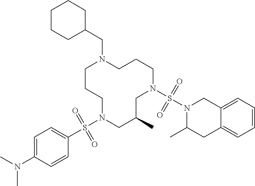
C1CCN(S(C2=CC=C(N(C)C)C=C2)(=O)=O)CC(C)CN(S(N2C(C)CC3=CC=CC=C3C2)(=O)=O)CCCN1CC1CCCCC1
